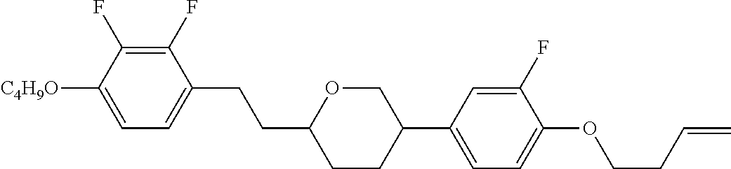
C1(F)=C(F)C([C4H9O])=CC=C1CCC1CCC(C2=CC=C(OCCC=C)C(F)=C2)CO1
